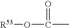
[R53]OC(=O)C
